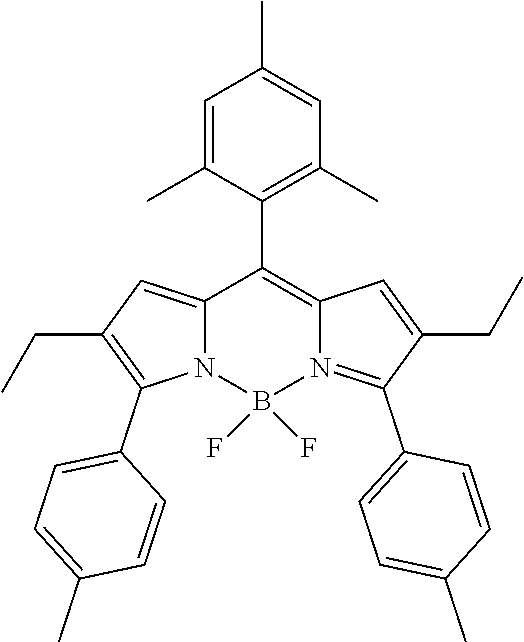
C12=CC(CC)=C(C3=CC=C(C)C=C3)N1B(F)(F)N1=C(C3=CC=C(C)C=C3)C(CC)=CC1=C2C1=C(C)C=C(C)C=C1C
